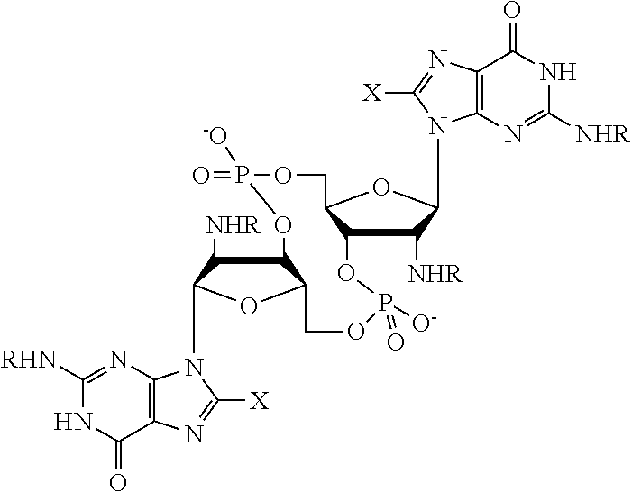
N1C([NHR])=NC2=C(C1=O)N=C([X])N2C1C([NHR])C2C(O1)COP(=O)([-O])OC1C([NHR])C(N3C4=C(C(=O)NC([RHN])=N4)N=C3[X])OC1COP([O-])(=O)O2
